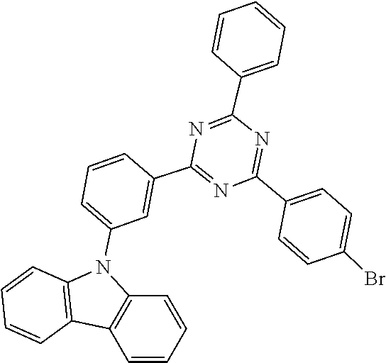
C1(C2=NC(C3=CC=CC=C3)=NC(C3=CC(N4C5=C(C=CC=C5)C5=C4C=CC=C5)=CC=C3)=N2)=CC=C(Br)C=C1
